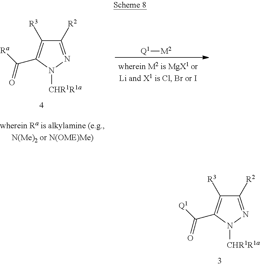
C1([R2])=NN([CHR1R1a])C(C([Q1])=O)=C1[R3].C1([R2])=NN([CHR1R1a])C(C([Ra])=O)=C1[R3].[Q1][M2]
